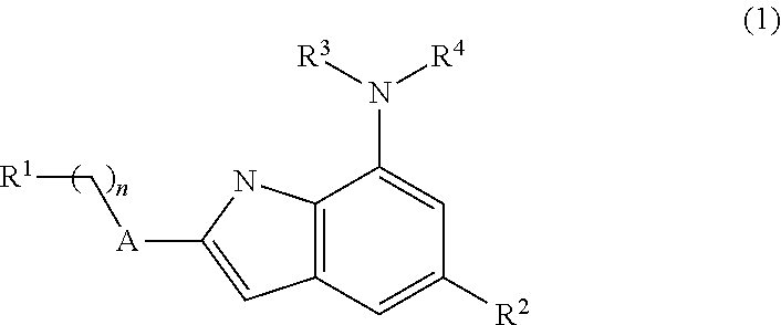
C12=C(C=C([R2])C=C1N([R3])[R4])C=C([A]C[R1])N2
